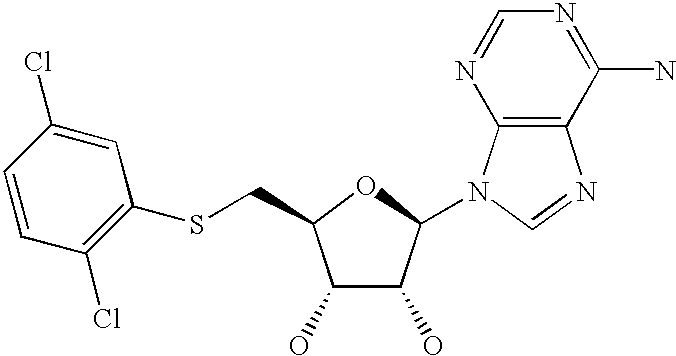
C1(O)C(O)C(N2C3=C(N=C2)C(N)=NC=N3)OC1CSC1=C(Cl)C=CC(Cl)=C1
